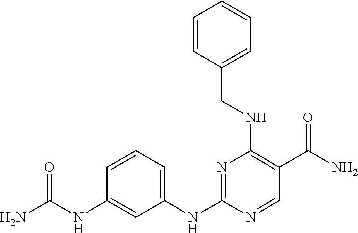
C1=CC(NC(=O)N)=CC(NC2=NC(NCC3=CC=CC=C3)=C(C(N)=O)C=N2)=C1
